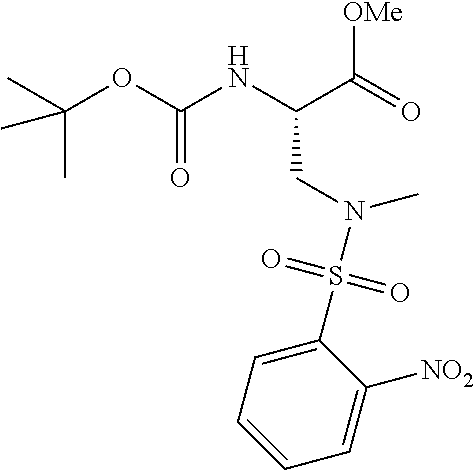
C(OC(NC(C(=O)[OMe])CN(S(C1=CC=CC=C1[NO2])(=O)=O)C)=O)(C)(C)C
